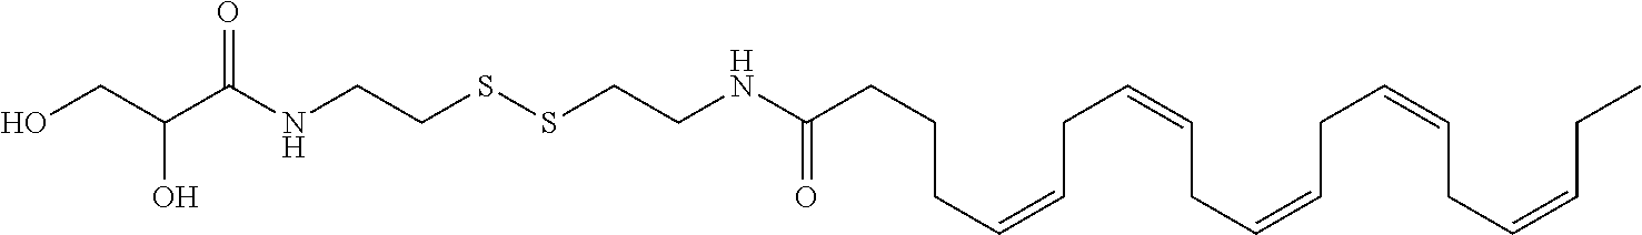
C(=O)(CCCC=CCC=CCC=CCC=CCC=CCC)NCCSSCCNC(C(CO)O)=O
